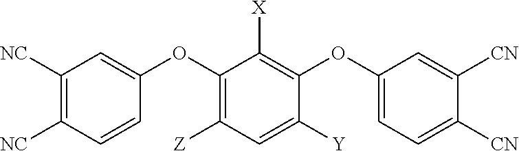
C1([NC])=C([NC])C=CC(OC2=C([Z])C=C([Y])C(OC3=CC=C([CN])C([CN])=C3)=C2[X])=C1
